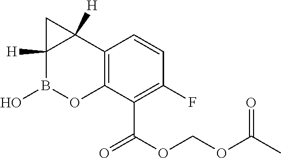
C12=C(C(C(OCOC(C)=O)=O)=C(F)C=C1)OB(O)C1([H])C2([H])C1
